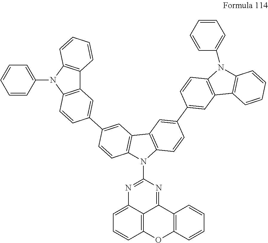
C12=C(N(C3=CC=CC=C3)C3=C1C=CC=C3)C=CC(C1=CC3=C(C=C1)N(C1=NC4=CC=CC5=C4C(=N1)C1=C(O5)C=CC=C1)C1=C3C=C(C3=CC4=C(C=C3)N(C3=CC=CC=C3)C3=C4C=CC=C3)C=C1)=C2
